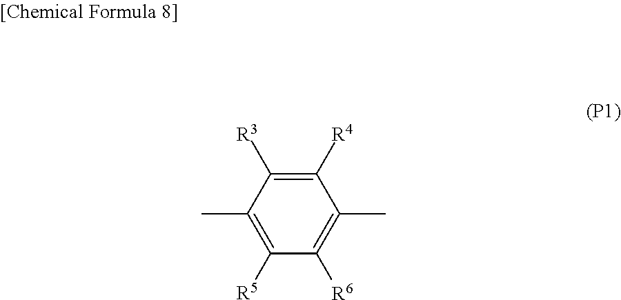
C1([R4])=C([R3])C(C)=C([R5])C([R6])=C1C
